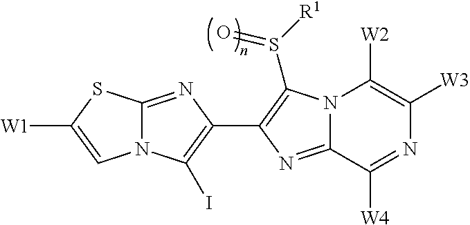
N12C(=NC(C3=C(S([R1])=O)N4C(=N3)C([W4])=NC([W3])=C4[W2])=C1I)SC([W1])=C2
